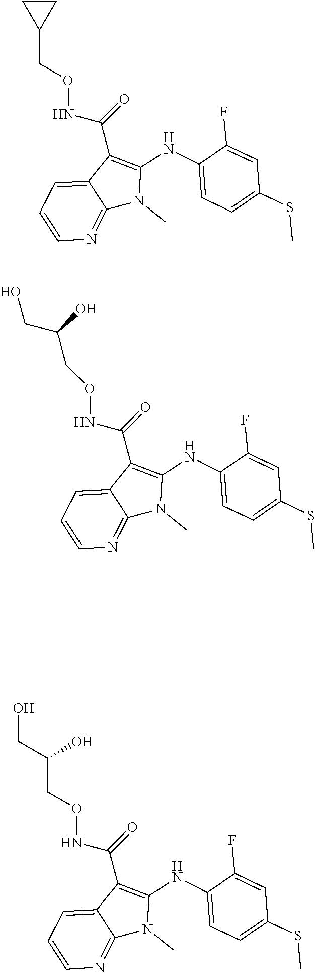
O(NC(=O)C1=C(NC2=CC=C(SC)C=C2F)N(C)C2=NC=CC=C12)CC(O)CO.O(NC(=O)C1=C(NC2=CC=C(SC)C=C2F)N(C)C2=NC=CC=C12)CC1CC1.O(NC(=O)C1=C(NC2=CC=C(SC)C=C2F)N(C)C2=NC=CC=C12)CC(O)CO
